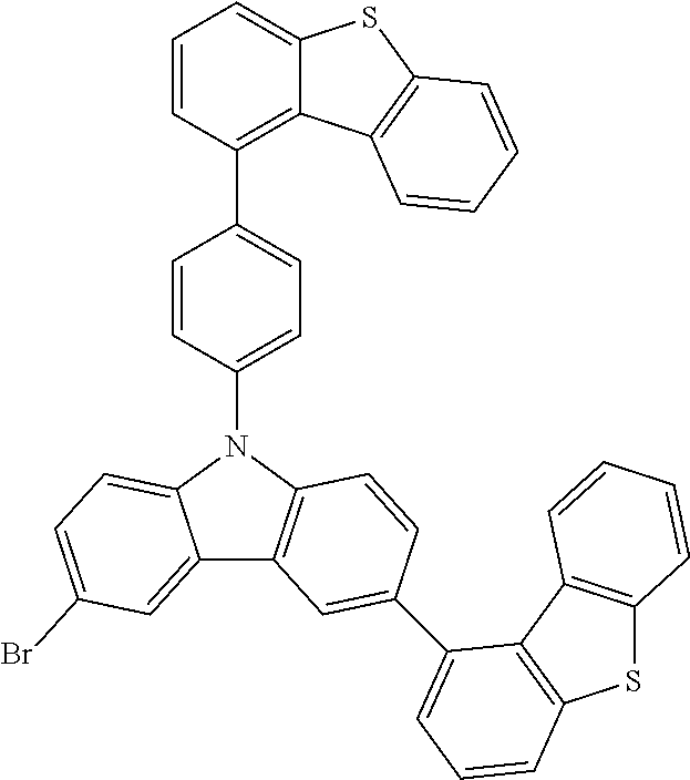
C12=CC(Br)=CC=C1N(C1=CC=C(C3=C4C(=CC=C3)SC3=C4C=CC=C3)C=C1)C1=C2C=C(C2=CC=CC3=C2C2=C(S3)C=CC=C2)C=C1
